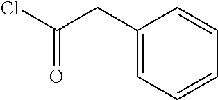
C1(CC(Cl)=O)=CC=CC=C1
